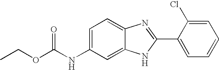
CCOC(NC1=CC=C2C(=C1)NC(C1=CC=CC=C1Cl)=N2)=O
